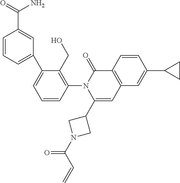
C1=CC(N2C(C3CN(C(C=C)=O)C3)=CC3=C(C2=O)C=CC(C2CC2)=C3)=C(CO)C(C2=CC=CC(C(N)=O)=C2)=C1
